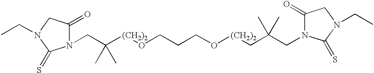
C(C([(CH2)2]OCCCO[(CH2)2]CC(CN1C(=O)CN(CC)C1=S)(C)C)(C)C)N1C(=O)CN(CC)C1=S
